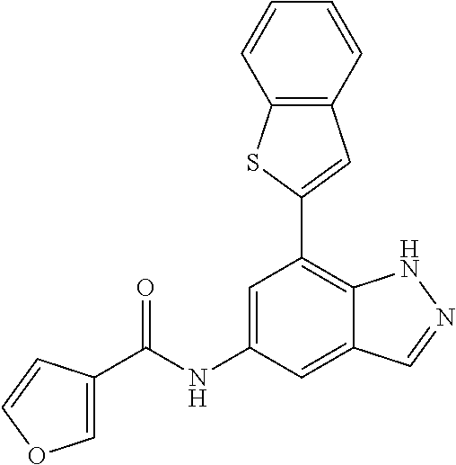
C12=C(C=CC=C1)C=C(C1=C3C(=CC(NC(=O)C4=COC=C4)=C1)C=NN3)S2
